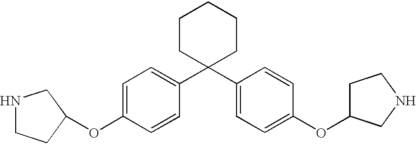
C1=C(OC2CCNC2)C=CC(C2(C3=CC=C(OC4CCNC4)C=C3)CCCCC2)=C1
